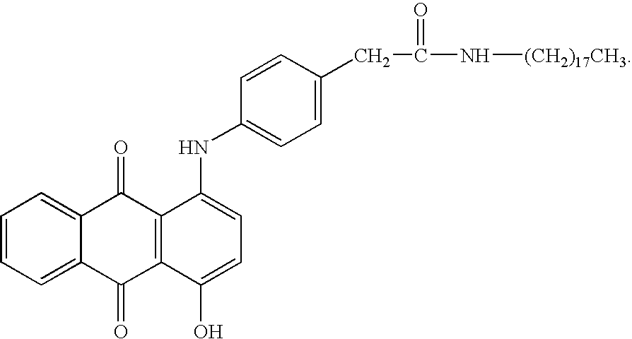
C1=CC=C2C(=C1)C(=O)C1=C(C2=O)C(O)=CC=C1NC1=CC=C(CC(=O)N[(CH2)17CH3])C=C1
